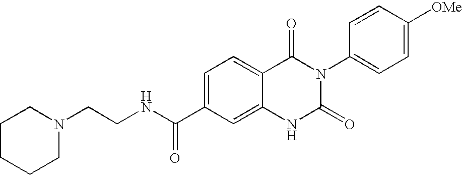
N1(CCNC(C2=CC=C3C(=C2)NC(=O)N(C2=CC=C([OMe])C=C2)C3=O)=O)CCCCC1
